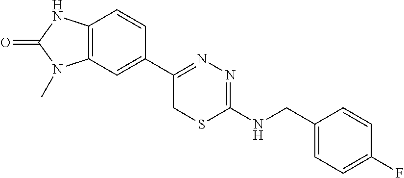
C12=C(C=C(C3=NN=C(NCC4=CC=C(F)C=C4)SC3)C=C1)N(C)C(=O)N2
